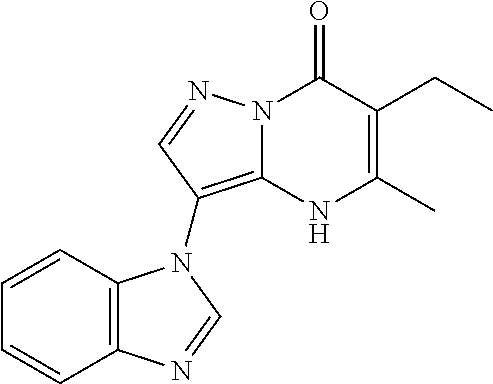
N12C(=C(N3C4=C(N=C3)C=CC=C4)C=N1)NC(C)=C(CC)C2=O
